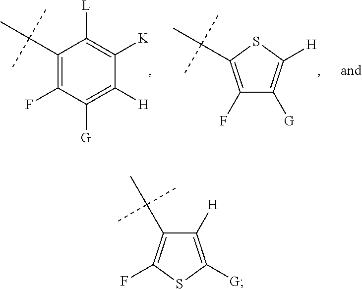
C1(F)=C(C(C)(C)C)SC([H])=C1[G].C1(C(C)(C)C)=C(F)C([G])=C([H])C([K])=C1[L].C1([H])=C([G])SC(F)=C1C(C)(C)C
